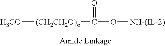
[H3CO][(CH2CH2O)n]C(=O)O[NH-(IL-2)]
